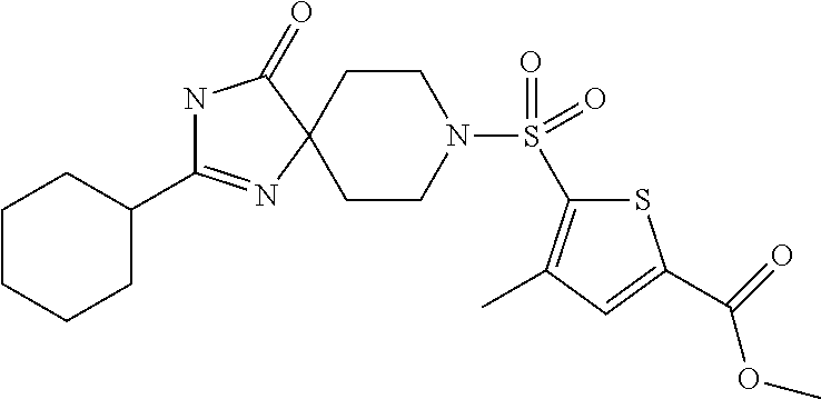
N1C(C2CCCCC2)=NC2(C1=O)CCN(S(=O)(=O)C1=C(C)C=C(C(OC)=O)S1)CC2
